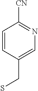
C1=CC(CS)=CN=C1[CN]
